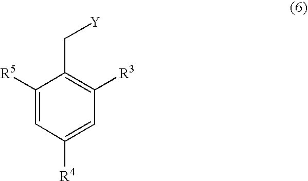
C1([R5])=CC([R4])=CC([R3])=C1C[Y]
